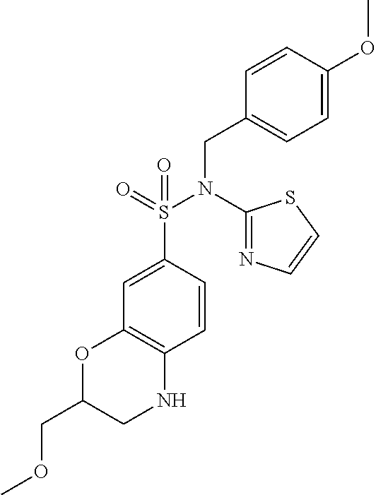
C1=C(S(=O)(N(CC2=CC=C(OC)C=C2)C2=NC=CS2)=O)C=CC2=C1OC(COC)CN2
